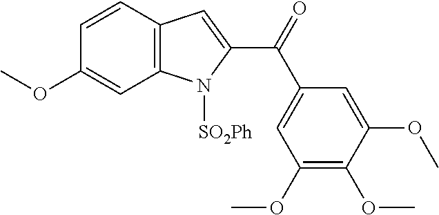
C1=CC2=C(C=C1OC)N([SO2Ph])C(C(=O)C1=CC(OC)=C(OC)C(OC)=C1)=C2
